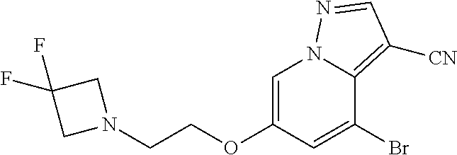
C(OC1=CN2C(=C([CN])C=N2)C(Br)=C1)CN1CC(F)(F)C1
